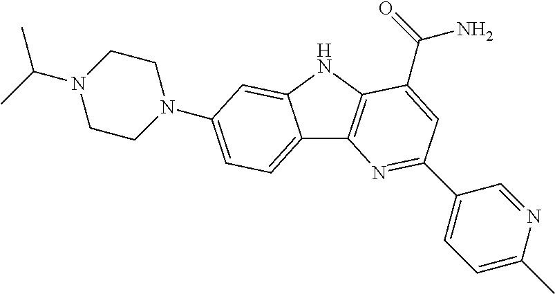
C12=CC=C(N3CCN(C(C)C)CC3)C=C1NC1=C2N=C(C2=CC=C(C)N=C2)C=C1C(=O)N
